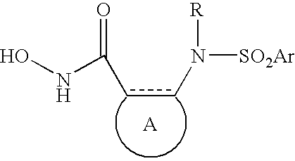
ONC(ccN([SO2Ar])[R])=O
